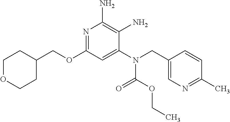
N1=C(OCC2CCOCC2)C=C(N(C(OCC)=O)CC2=CN=C(C)C=C2)C(N)=C1N
